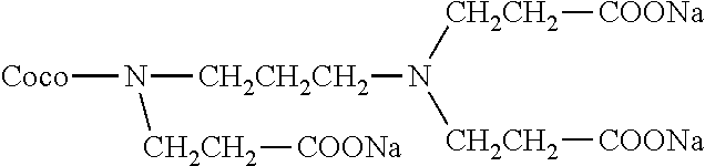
[Coco]N([CH2CH2CH2]N([CH2CH2][COONa])[CH2CH2][COONa])[CH2CH2][COONa]
